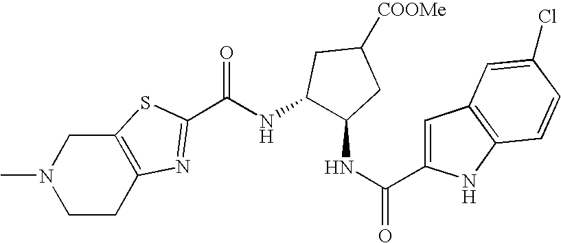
N1(C)CCC2=C(C1)SC(C(NC1C(NC(=O)C3=CC4=C(N3)C=CC(Cl)=C4)CC([COOMe])C1)=O)=N2
